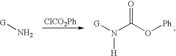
[G]N.[ClCO2Ph].[G]N(C(O[Ph])=O)[H]
